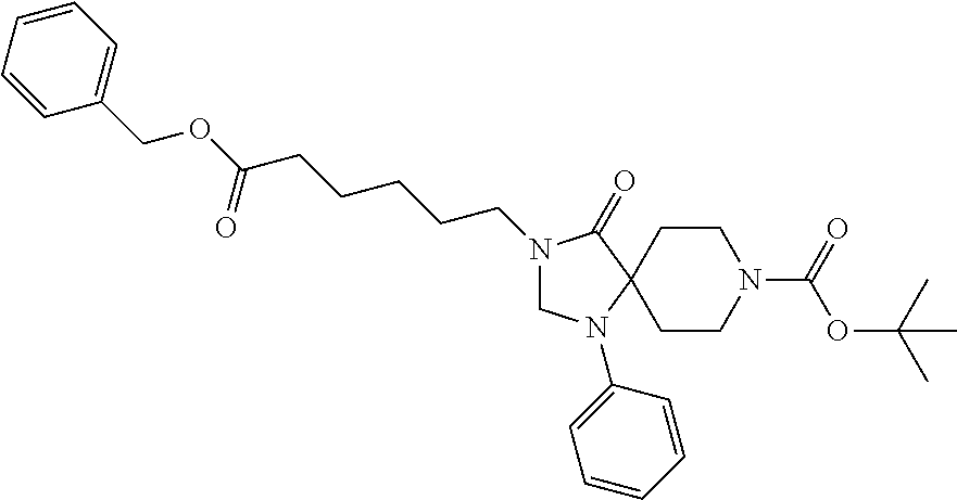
C1N(C2=CC=CC=C2)C2(C(=O)N1CCCCCC(OCC1=CC=CC=C1)=O)CCN(C(OC(C)(C)C)=O)CC2
